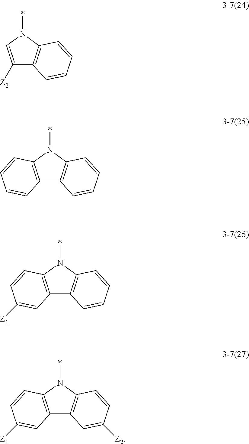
C1([Z2])=CN(*)C2=C1C=CC=C2.C12=C(N(*)C3=C1C=CC=C3)C=CC=C2.C12=C(N(*)C3=C1C=CC=C3)C=CC([Z1])=C2.C12=C(N(*)C3=C1C=C([Z2])C=C3)C=CC([Z1])=C2
